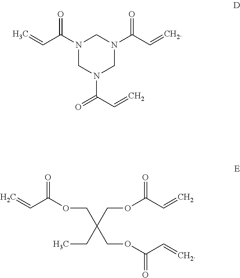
N1(C(C=C)=O)CN(C(C=C)=O)CN(C(C=C)=O)C1.O(CC(CC)(COC(C=C)=O)COC(C=C)=O)C(C=C)=O
